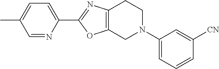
C1=NC(C2=NC3=C(O2)CN(C2=CC=CC([CN])=C2)CC3)=CC=C1C
